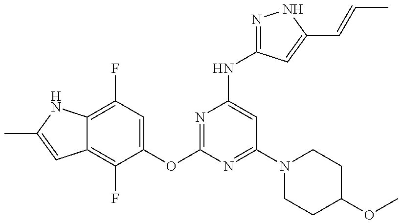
C12=C(F)C(OC3=NC(NC4=NNC(C=CC)=C4)=CC(N4CCC(OC)CC4)=N3)=CC(F)=C1NC(C)=C2
